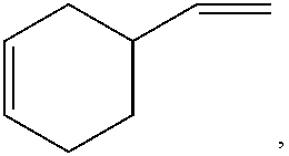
C1=CCCC(C=C)C1
